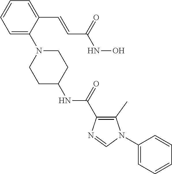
C1=C(C=CC(NO)=O)C(N2CCC(NC(=O)C3=C(C)N(C4=CC=CC=C4)C=N3)CC2)=CC=C1
